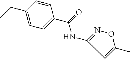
CCC1=CC=C(C(=O)NC2=NOC(C)=C2)C=C1
